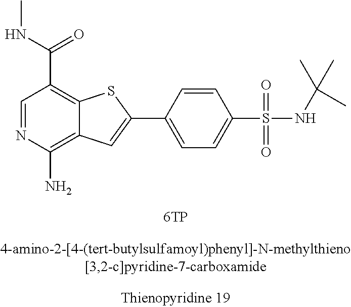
C1=NC(N)=C2C(=C1C(NC)=O)SC(C1=CC=C(S(=O)(=O)NC(C)(C)C)C=C1)=C2
